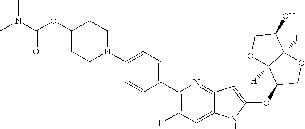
N1(C2=CC=C(C3=C(F)C=C4C(=N3)C=C(OC3COC5([H])C3([H])OCC5O)N4)C=C2)CCC(OC(N(C)C)=O)CC1
